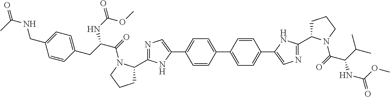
C1=CC(C2=CC=C(C3=CN=C(C4CCCN4C(=O)C(C(C)C)NC(OC)=O)N3)C=C2)=CC=C1C1=CN=C(C2CCCN2C(C(CC2=CC=C(CNC(C)=O)C=C2)NC(=O)OC)=O)N1
